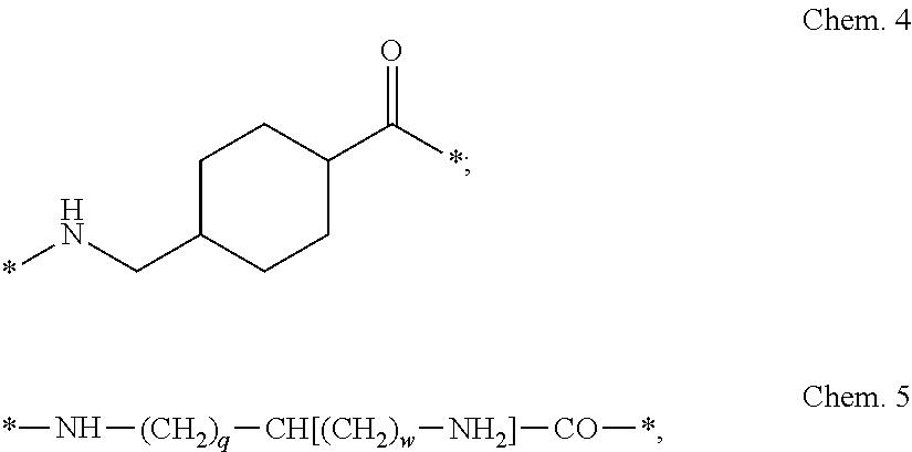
C1C(CN*)CCC(C(*)=O)C1.*N[(CH2)q][CH[(CH2)w][NH2]][CO]*
